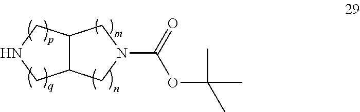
C12C(CNC1)CN(C(=O)OC(C)(C)C)C2
